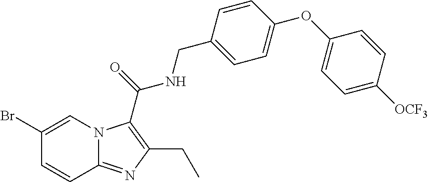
C1(Br)=CN2C(=NC(CC)=C2C(=O)NCC2=CC=C(OC3=CC=C([OCF3])C=C3)C=C2)C=C1
